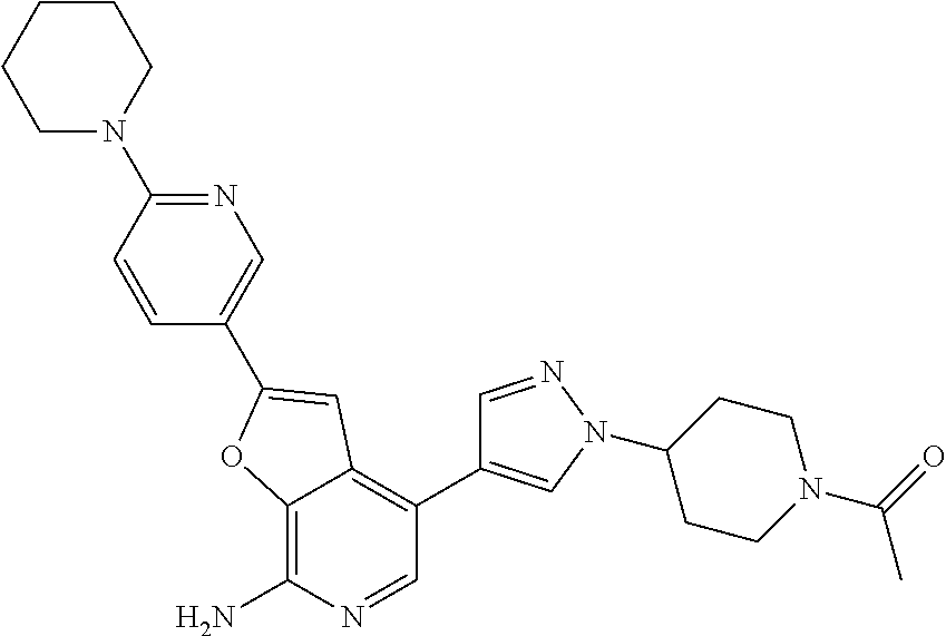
C12=C(N)N=CC(C3=CN(C4CCN(C(C)=O)CC4)N=C3)=C1C=C(C1=CN=C(N3CCCCC3)C=C1)O2
